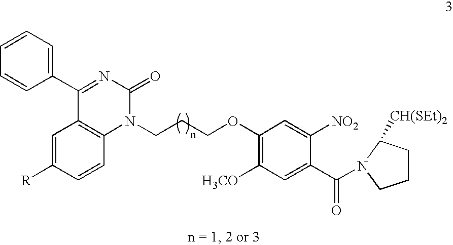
C1(C2=NC(=O)N(CCCOC3=C([H3CO])C=C(C(=O)N4C([CH(SEt)2])CCC4)C([NO2])=C3)C3=C2C=C([R])C=C3)=CC=CC=C1
